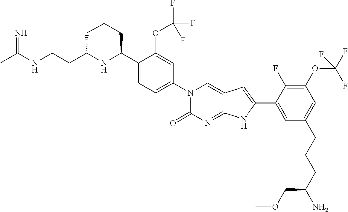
CC(NCCC1NC(C2=CC=C(N3C(=O)N=C4C(=C3)C=C(C3=CC(CCCC(N)COC)=CC(OC(F)(F)F)=C3F)N4)C=C2OC(F)(F)F)CCC1)=N
